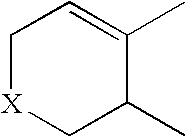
C1[X]CC(C)C(C)=C1
